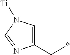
C(*)C1=CN([Ti])C=N1
